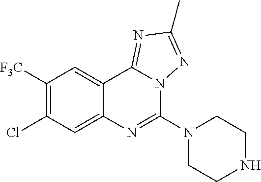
C1([F3C])=C(Cl)C=C2C(=C1)C1=NC(C)=NN1C(N1CCNCC1)=N2
